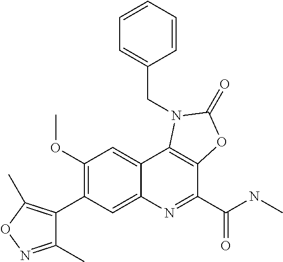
C1(C2=C(OC)C=C3C(=C2)N=C(C(NC)=O)C2=C3N(CC3=CC=CC=C3)C(=O)O2)=C(C)ON=C1C
